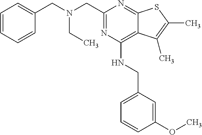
C1=CC=CC(CN(CC2=NC(NCC3=CC=CC(OC)=C3)=C3C(=N2)SC(C)=C3C)CC)=C1
